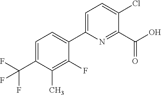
FC(F)(C1=CC=C(C2=CC=C(Cl)C(C(O)=O)=N2)C(F)=C1C)F
